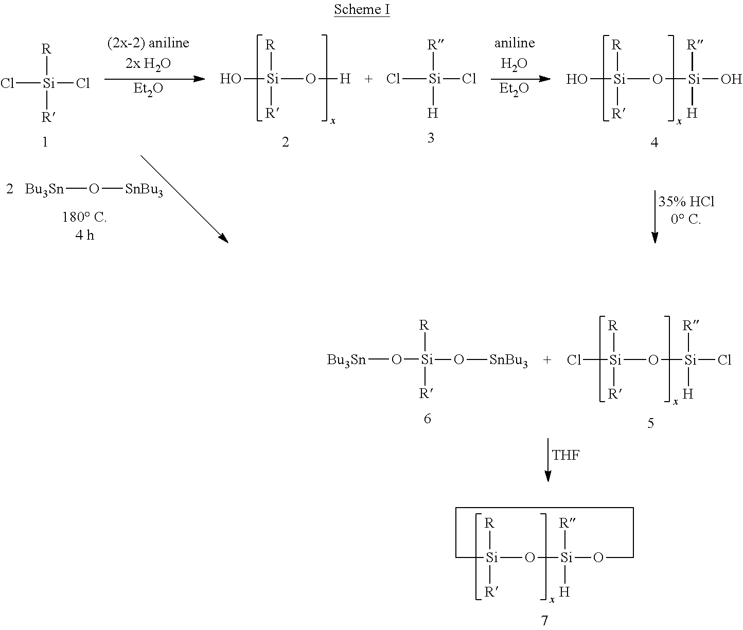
C1[Si]([R])([R])O[Si]([R])([H])OCCC1.Cl[Si](O[Si](Cl)([R])[H])([R])[R].[Bu3Sn]O[Si](O[SnBu3])([R])[R].[THF].Cl[Si](Cl)([R])[R].[Et2O].O[Si](O[H])([R])[R].Cl[Si](Cl)([R])[H].[Et2O].O[Si](O[Si](O)([R])[H])([R])[R].[Bu3Sn]O[SnBu3]
